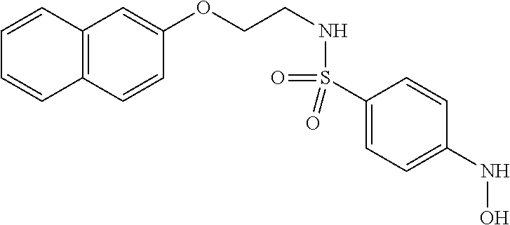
C1=CC2=C(C=C1)C=CC(OCCNS(=O)(=O)C1=CC=C(NO)C=C1)=C2
